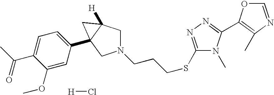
[H]Cl.C1(SCCCN2CC3([H])C(C4=CC=C(C(=O)C)C(OC)=C4)(C2)C3)=NN=C(C2=C(C)N=CO2)N1C
